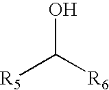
[R5]C([R6])O
